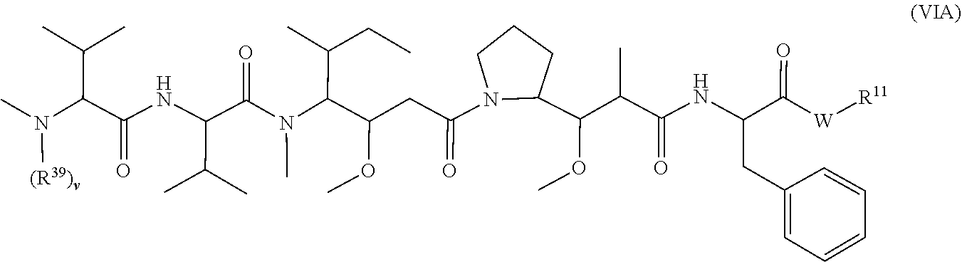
N(C)(C(C(OC)CC(N1C(C(OC)C(C(NC(CC2=CC=CC=C2)C(=O)[W][R11])=O)C)CCC1)=O)C(C)CC)C(C(NC(C(N([(R39)v])C)C(C)C)=O)C(C)C)=O
